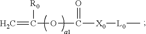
C=C(OC(=O)[X0][L0]C)[R0]
